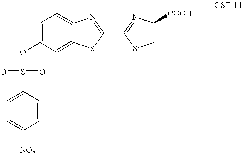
C1=C(OS(C2=CC=C([NO2])C=C2)(=O)=O)C=C2C(=C1)N=C(C1=NC([COOH])CS1)S2
